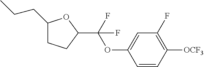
C1(CCC)CCC(C(OC2=CC(F)=C([OCF3])C=C2)(F)F)O1
